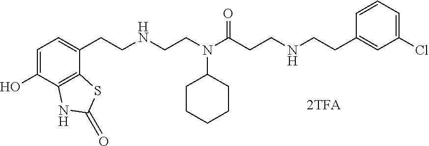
C1=C(O)C2=C(C(CCNCCN(C(CCNCCC3=CC(Cl)=CC=C3)=O)C3CCCCC3)=C1)SC(=O)N2
